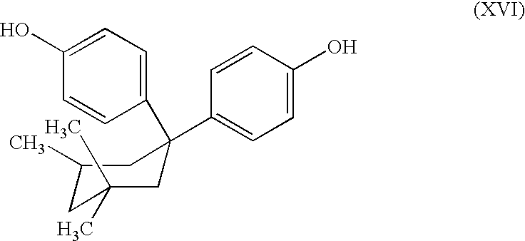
C1(C2(C3=CC=C(O)C=C3)CC(C)(C)CC(C)C2)=CC=C(O)C=C1
